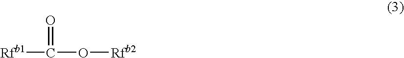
[Rfb1]C(O[Rfb2])=O
